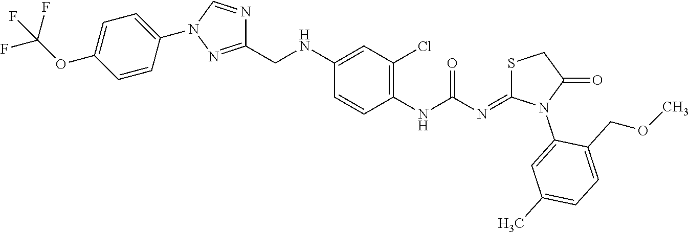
C1(NC(=O)N=C2SCC(=O)N2C2=CC(C)=CC=C2COC)=C(Cl)C=C(NCC2=NN(C3=CC=C(OC(F)(F)F)C=C3)C=N2)C=C1
